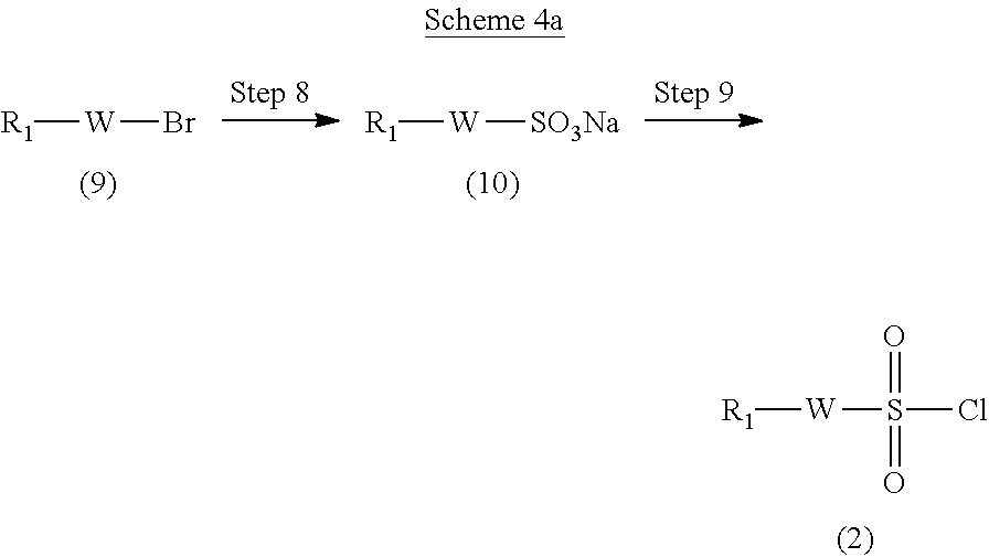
[R1][W]S(Cl)(=O)=O.[R1][W]Br.[R1][W][SO3Na]
